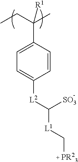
C1=CC(C(C)(CC)[R1])=CC=C1[L2]C([SO3])[L1]C[PR23]
